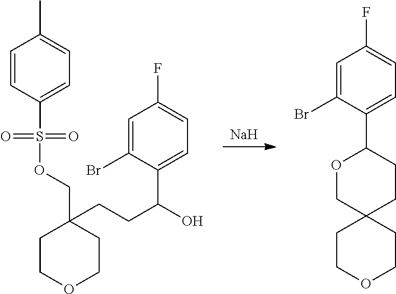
[Na].C1(C2=CC=C(F)C=C2Br)OCC2(CC1)CCOCC2.C1COCCC1(COS(C1=CC=C(C)C=C1)(=O)=O)CCC(O)C1=CC=C(F)C=C1Br
